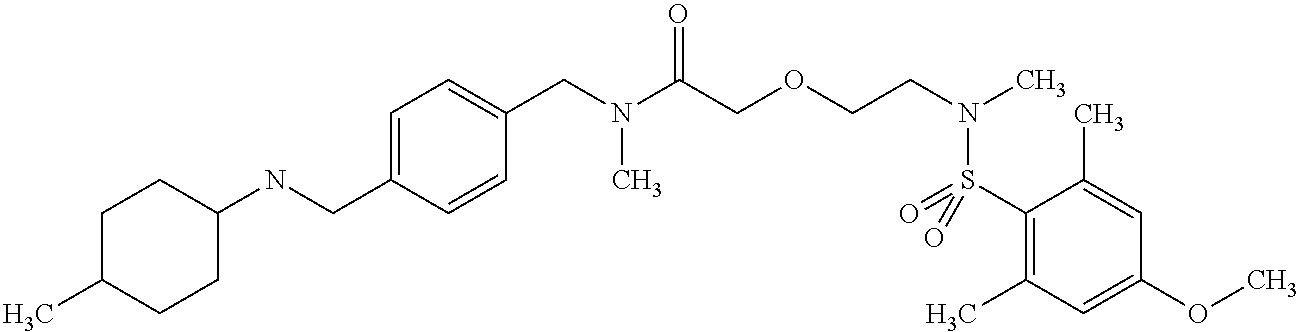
C1(CN(C(COCCN(C)S(C2=C(C)C=C(OC)C=C2C)(=O)=O)=O)C)=CC=C(CNC2CCC(C)CC2)C=C1
